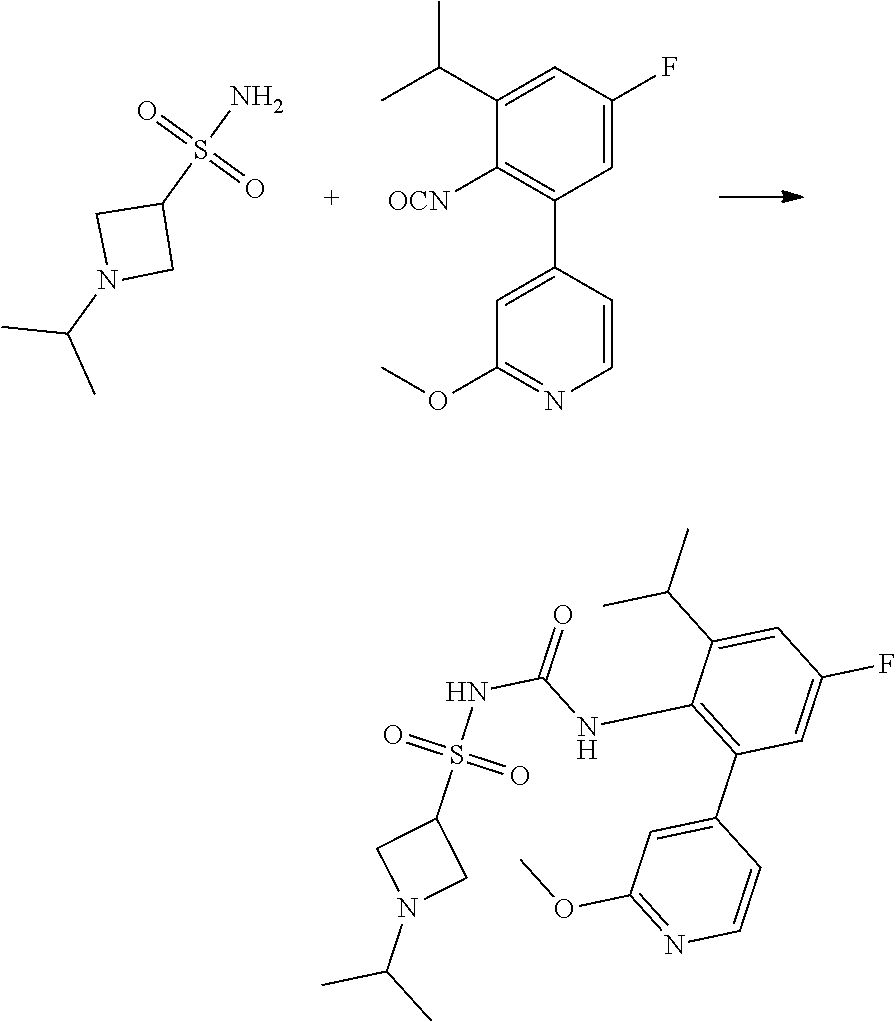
S(=O)(N)(=O)C1CN(C(C)C)C1.C1=C(C2=C([OCN])C(C(C)C)=CC(F)=C2)C=CN=C1OC.S(=O)(C1CN(C(C)C)C1)(=O)NC(=O)NC1=C(C2=CC(OC)=NC=C2)C=C(F)C=C1C(C)C
